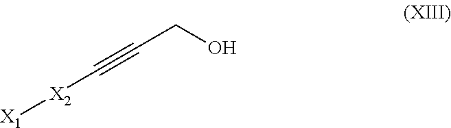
[X1][X2]C#CCO
